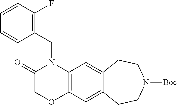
C1(CN2C(=O)COC3=C2C=C2C(=C3)CCN([Boc])CC2)=C(F)C=CC=C1
